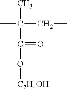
CC(C(O[C2H4OH])=O)(C)CC
